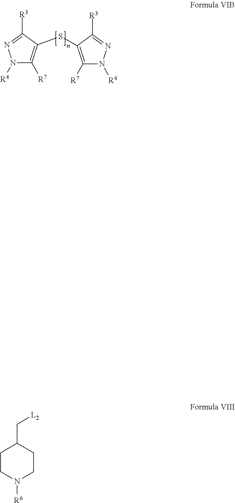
N1([R4])C([R7])=C(SC2=C([R7])N([R4])N=C2[R3])C([R3])=N1.C1CN([R6])CCC1C[L2]
